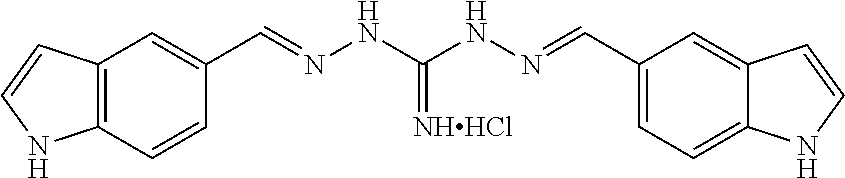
C12=C(C=CC(C=NNC(NN=CC3=CC=C4C(=C3)C=CN4)=[NHHCl])=C1)NC=C2
